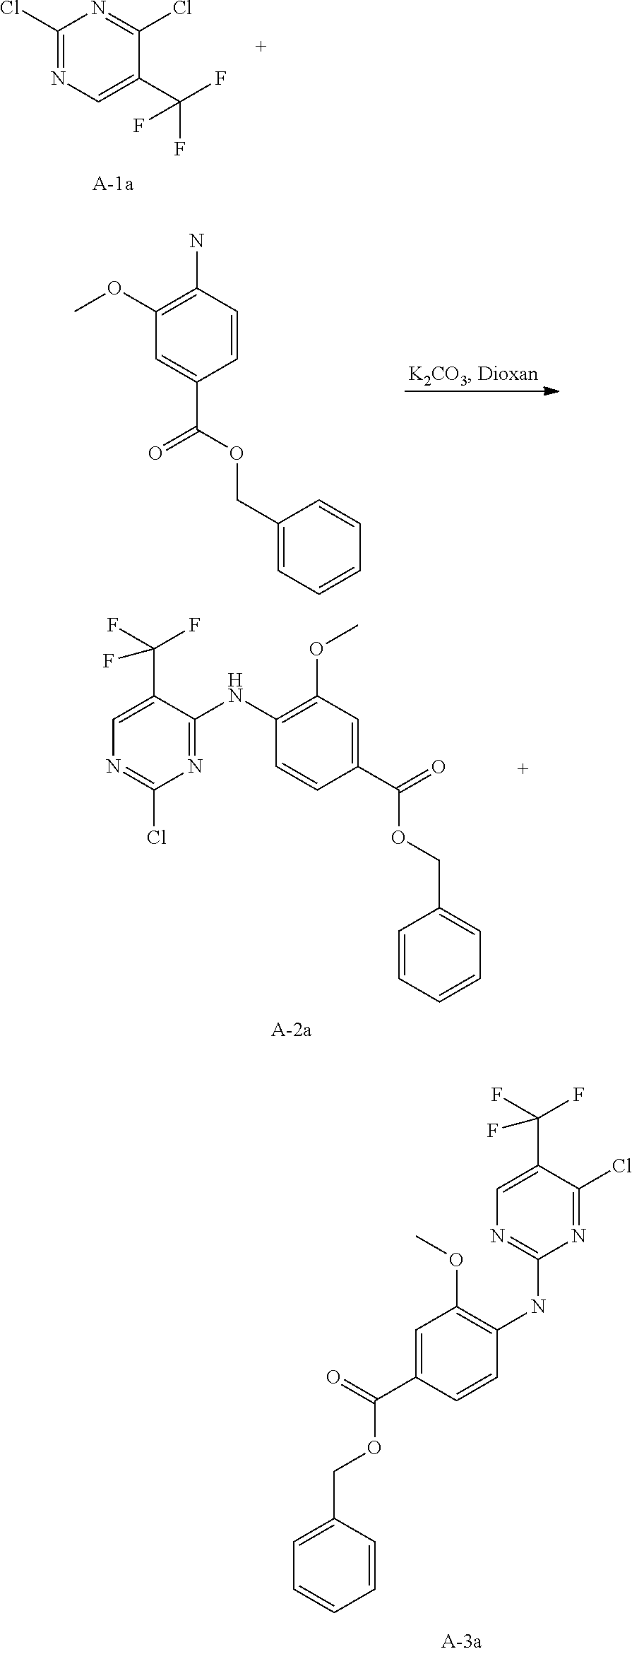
C1(Cl)=NC=C(C(F)(F)F)C(Cl)=N1.C1(OC)=C(N)C=CC(C(OCC2=CC=CC=C2)=O)=C1.C1(NC2=NC(Cl)=NC=C2C(F)(F)F)=C(OC)C=C(C(OCC2=CC=CC=C2)=O)C=C1.ClC1=NC(NC2=C(OC)C=C(C(=O)OCC3=CC=CC=C3)C=C2)=NC=C1C(F)(F)F
